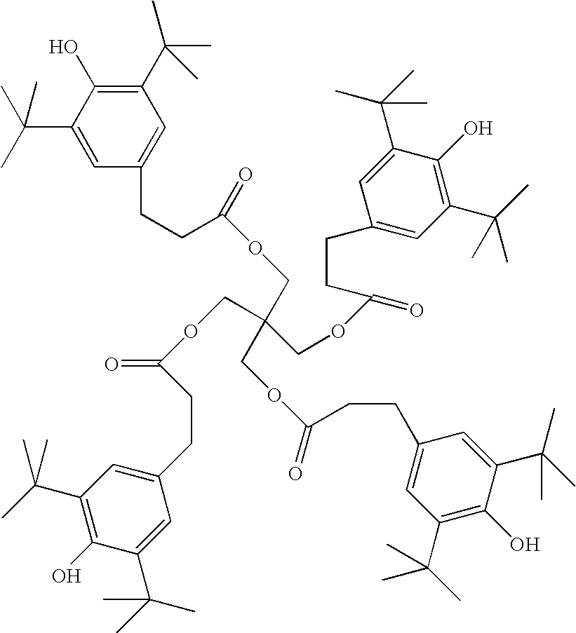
C1(C(C)(C)C)=CC(CCC(=O)OCC(COC(=O)CCC2=CC(C(C)(C)C)=C(O)C(C(C)(C)C)=C2)(COC(=O)CCC2=CC(C(C)(C)C)=C(O)C(C(C)(C)C)=C2)COC(=O)CCC2=CC(C(C)(C)C)=C(O)C(C(C)(C)C)=C2)=CC(C(C)(C)C)=C1O
